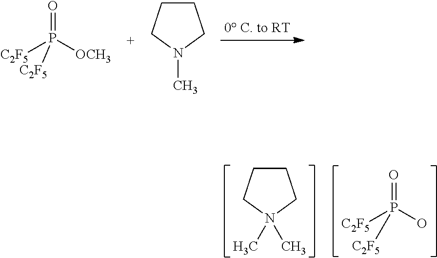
O=P([OCH3])([C2F5])[C2F5].C1CCN(C)C1.C1CCN(C)(C)C1.O=P(O)([C2F5])[C2F5]
